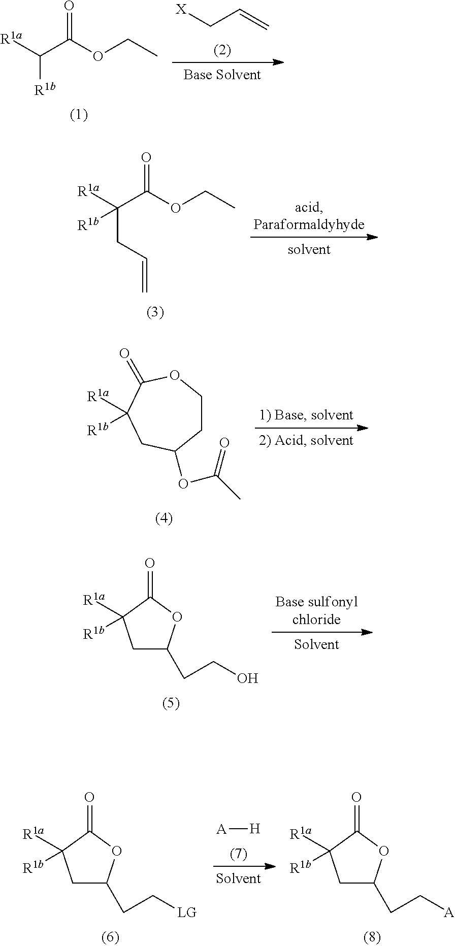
[X]CC=C.O=C(C([R1a])[R1b])OCC.O=C(C([R1a])(CC=C)[R1b])OCC.C1COC(=O)C([R1a])([R1b])CC1OC(C)=O.C1(CCO)CC([R1a])([R1b])C(=O)O1.[A][H].C1(CC[LG])CC([R1a])([R1b])C(=O)O1.C1(CC[A])CC([R1a])([R1b])C(=O)O1
